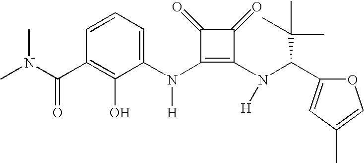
C(C1=C(O)C(N(C2=C(N(C(C3=CC(C)=CO3)C(C)(C)C)[H])C(=O)C2=O)[H])=CC=C1)(=O)N(C)C
